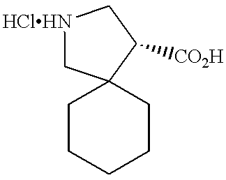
C1CCCCC12C[HClHN]CC2[CO2H]
